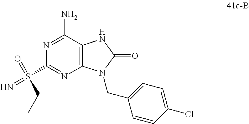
N1=C(N)C2=C(N=C1S(=N)(=O)CC)N(CC1=CC=C(Cl)C=C1)C(=O)N2
